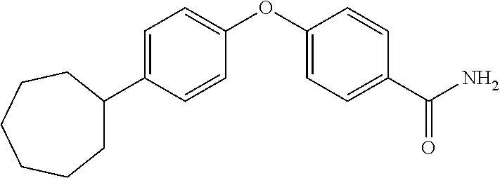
C1=C(C2CCCCCC2)C=CC(OC2=CC=C(C(N)=O)C=C2)=C1
